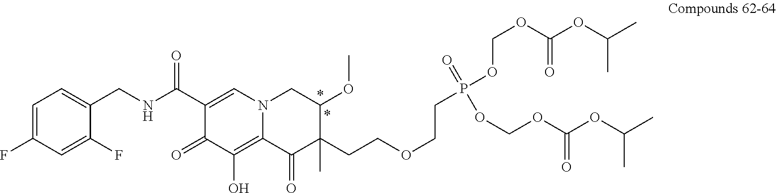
C1=C(F)C=C(F)C(CNC(C2=CN3C(=C(O)C2=O)C(=O)C(CCOCCP(OCOC(OC(C)C)=O)(=O)OCOC(OC(C)C)=O)(C)C(OC)C3)=O)=C1
